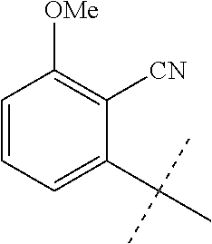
C1=CC=C(C(C)(C)C)C([CN])=C1[OMe]
